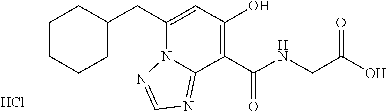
Cl.C1C(CC2=CC(O)=C(C(NCC(O)=O)=O)C3=NC=NN23)CCCC1
